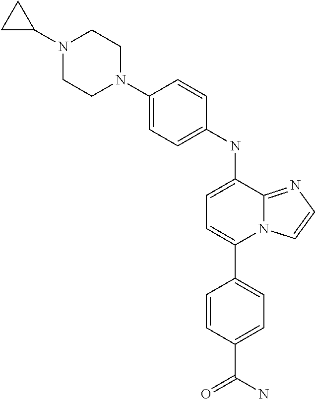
C1(C2=CC=C(C(=O)N)C=C2)=CC=C(NC2=CC=C(N3CCN(C4CC4)CC3)C=C2)C2=NC=CN12
